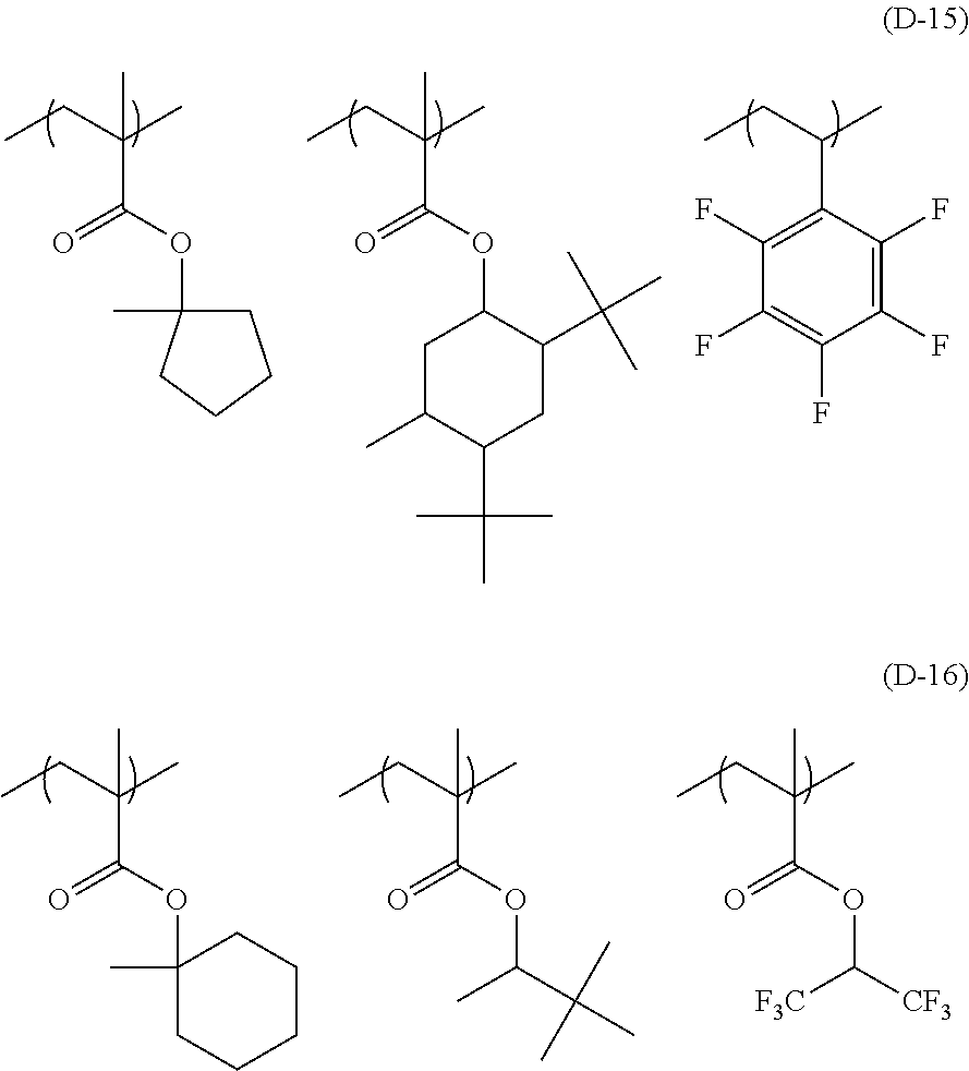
C(=O)(C(C)(CC)C)OC1(C)CCCC1.C(C)(C)(C(=O)OC1CC(C)C(C(C)(C)C)CC1C(C)(C)C)CC.C1(C(C)CC)=C(F)C(F)=C(F)C(F)=C1F.C(=O)(C(C)(CC)C)OC1(C)CCCCC1.C(C)(C)(C(=O)OC(C)C(C)(C)C)CC.C(=O)(C(C)(CC)C)OC([F3C])[CF3]
